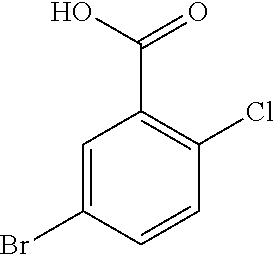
C1=C(Br)C=CC(Cl)=C1C(O)=O
